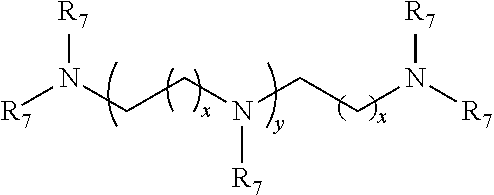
[R7]N(CCN(CCN([R7])[R7])[R7])[R7]
